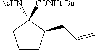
C1CC(CC=C)C([CONHt-Bu])([AcHN])C1
